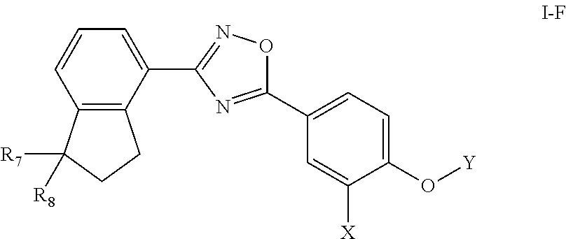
C1(O[Y])=CC=C(C2=NC(C3=CC=CC4=C3CCC4([R7])[R8])=NO2)C=C1[X]
